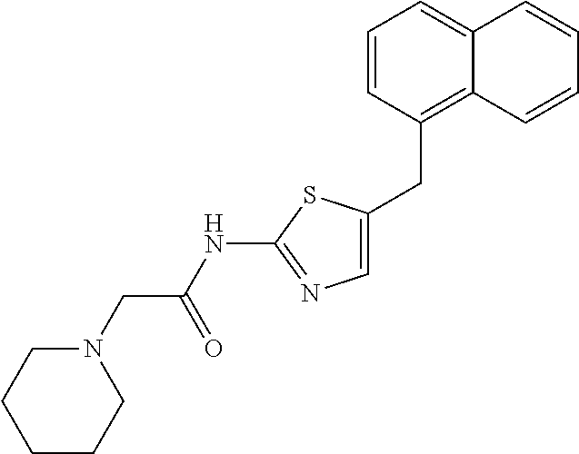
C1(CC2=C3C(=CC=C2)C=CC=C3)=CN=C(NC(CN2CCCCC2)=O)S1
